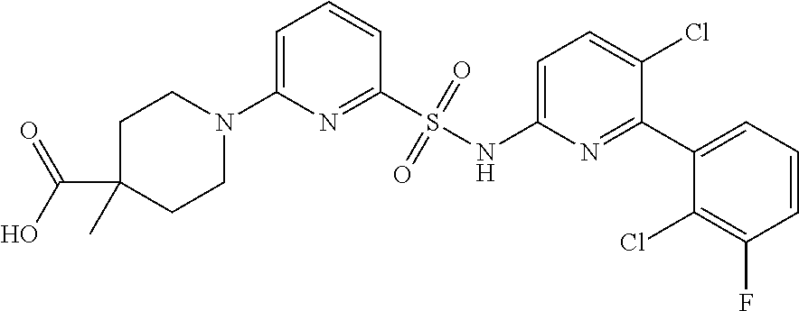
C1=C(N2CCC(C(O)=O)(C)CC2)N=C(S(NC2=CC=C(Cl)C(C3=CC=CC(F)=C3Cl)=N2)(=O)=O)C=C1
